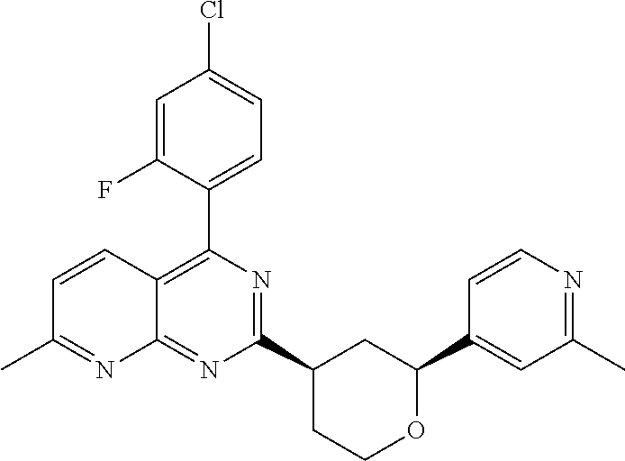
C1(C2=C3C(=NC(C4CCOC(C5=CC(C)=NC=C5)C4)=N2)N=C(C)C=C3)=CC=C(Cl)C=C1F
